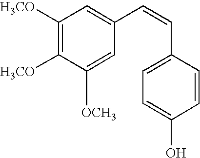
C1([H3CO])=C([H3CO])C([OCH3])=CC(C=CC2=CC=C(O)C=C2)=C1
